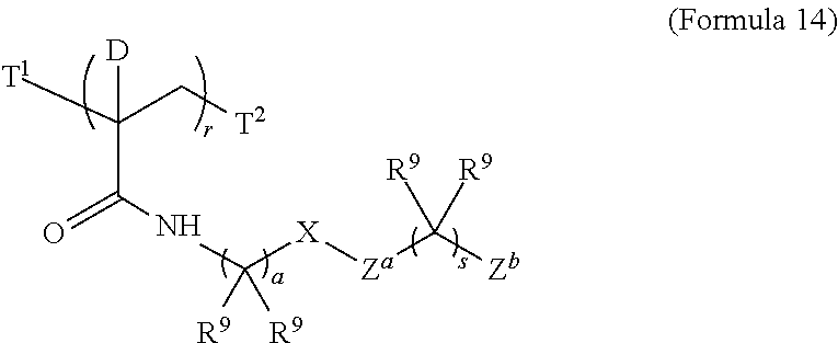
N(C([X][Za]C([Zb])([R9])[R9])([R9])[R9])C(=O)C([T1])(C[T2])[D]
